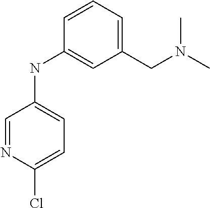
C1(NC2=CC=C(Cl)N=C2)=CC(CN(C)C)=CC=C1
